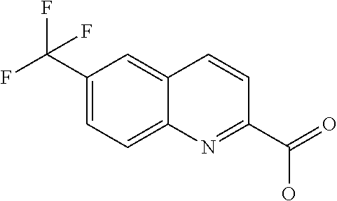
C12=CC=C(C(F)(F)F)C=C1C=CC(C(=O)O)=N2
